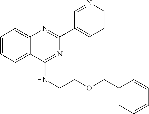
C1(C2=CC=CN=C2)=NC2=CC=CC=C2C(NCCOCC2=CC=CC=C2)=N1
